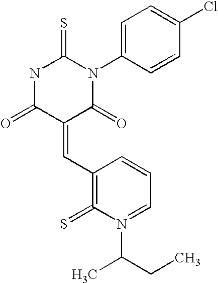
N1C(=O)C(=CC2=C(=S)N(C(CC)C)=CC=C2)C(=O)N(C2=CC=C(Cl)C=C2)C1=S
